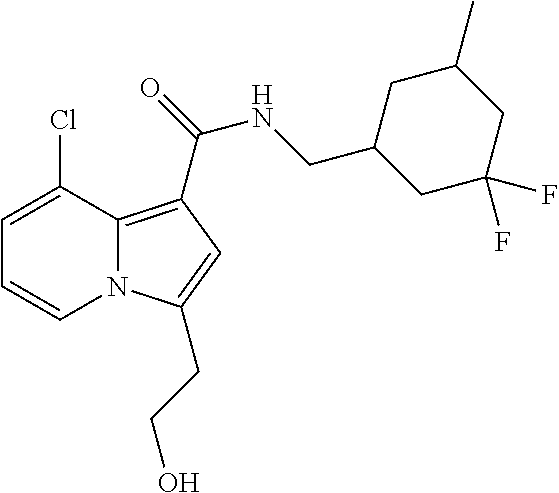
C1=C(Cl)C2=C(C(=O)NCC3CC(F)(F)CC(C)C3)C=C(CCO)N2C=C1
